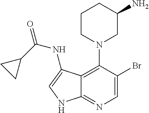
C12=C(N3CC(N)CCC3)C(Br)=CN=C1NC=C2NC(C1CC1)=O
